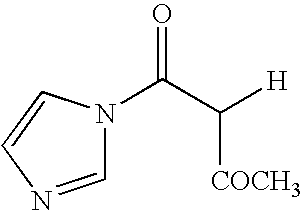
C1=NC=CN1C(C([H])[COCH3])=O
